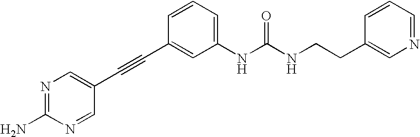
N1=C(N)N=CC(C#CC2=CC(NC(NCCC3=CN=CC=C3)=O)=CC=C2)=C1
